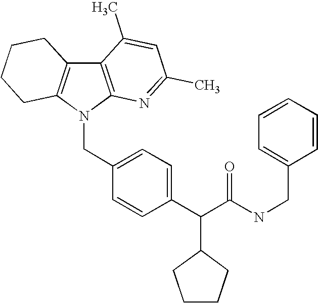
C12=C(N(CC3=CC=C(C(C(NCC4=CC=CC=C4)=O)C4CCCC4)C=C3)C3=C1CCCC3)N=C(C)C=C2C
